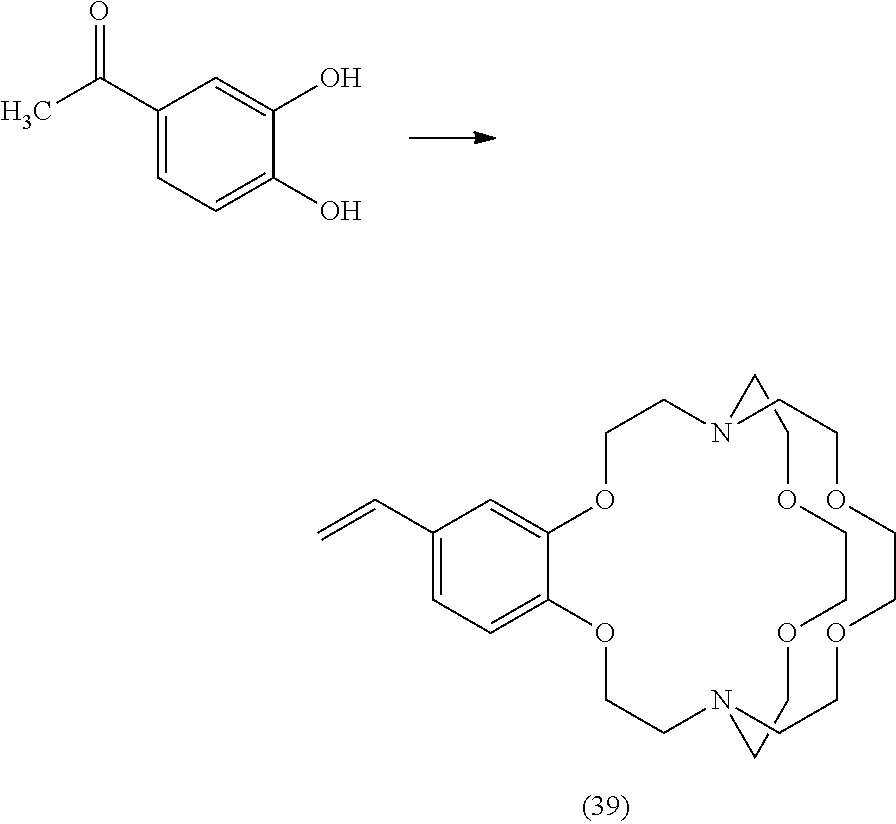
C1(C(C)=O)=CC=C(O)C(O)=C1.C1COCCOCCN2CCOCCOCCN1CCOC1=CC(C=C)=CC=C1OCC2
